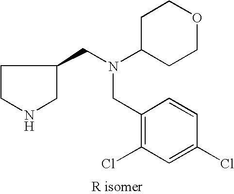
C1(CN(C2CCOCC2)CC2CCNC2)=C(Cl)C=C(Cl)C=C1
